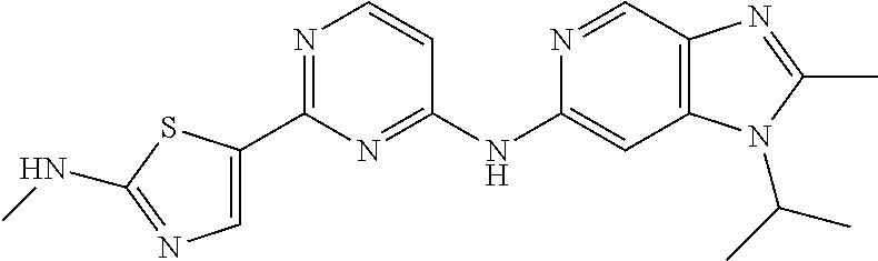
C1(NC2=CC3=C(C=N2)N=C(C)N3C(C)C)=NC(C2=CN=C(NC)S2)=NC=C1
